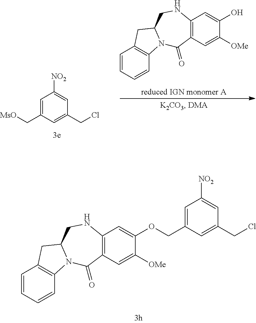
[MsO]CC1=CC([NO2])=CC(CCl)=C1.C1=CC=CC2=C1CC1N2C(=O)C2=C(NC1)C=C(O)C([OMe])=C2.C1=CC=CC2=C1CC1N2C(=O)C2=C(NC1)C=C(OCC1=CC([NO2])=CC(CCl)=C1)C([OMe])=C2
